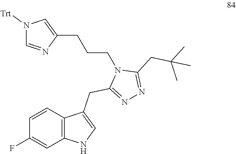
C12=C(C=CC(F)=C1)C(CC1=NN=C(CC(C)(C)C)N1CCCC1=CN([Trt])C=N1)=CN2
